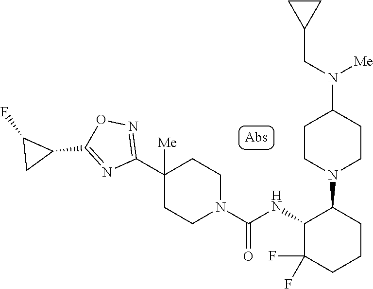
C1(C2([Me])CCN(C(=O)NC3C(F)(F)CCCC3N3CCC(N(CC4CC4)[Me])CC3)CC2)=NOC(C2C(F)C2)=N1
